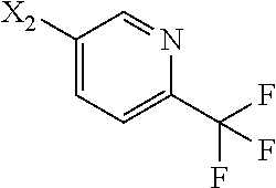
C1([X2])=CC=C(C(F)(F)F)N=C1
